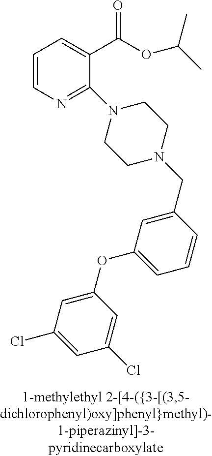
C1=CN=C(N2CCN(CC3=CC(OC4=CC(Cl)=CC(Cl)=C4)=CC=C3)CC2)C(C(OC(C)C)=O)=C1
